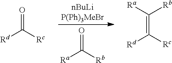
O=C([Rb])[Ra].[nBuLiP(Ph)3MeBr].O=C([Rc])[Rd].C(=C([Rc])[Rd])([Ra])[Rb]
